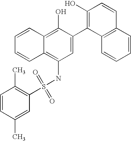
C1=CC(C)=CC(S(NC2=C3C(=C(O)C(C4=C(O)C=CC5=C4C=CC=C5)=C2)C=CC=C3)(=O)=O)=C1C
